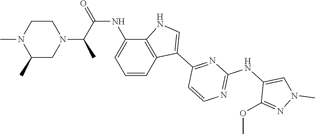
N1=C(NC2=CN(C)N=C2OC)N=C(C2=CNC3=C2C=CC=C3NC(=O)C(C)N2CCN(C)C(C)C2)C=C1
